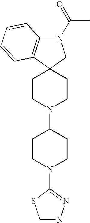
C1CN(C2CCN(C3=NN=CS3)CC2)CCC12CN(C(=O)C)C1=C2C=CC=C1
